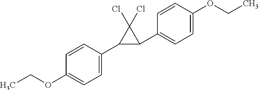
C1=CC(C2C(C3=CC=C(OCC)C=C3)C2(Cl)Cl)=CC=C1OCC
